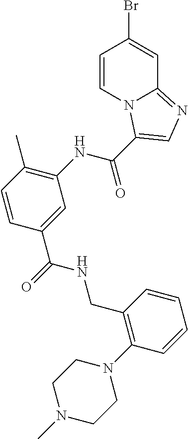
C1=CN2C(=NC=C2C(NC2=C(C)C=CC(C(=O)NCC3=C(N4CCN(C)CC4)C=CC=C3)=C2)=O)C=C1Br
